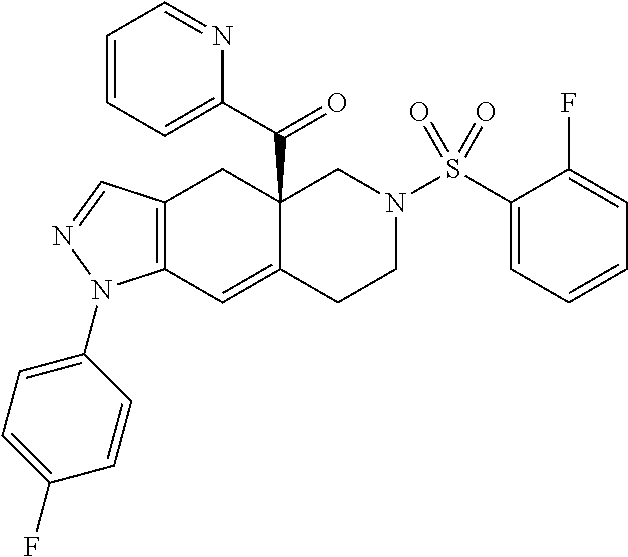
C12=C(C=C3C(C(C4=CC=CC=N4)=O)(C1)CN(S(C1=CC=CC=C1F)(=O)=O)CC3)N(C1=CC=C(F)C=C1)N=C2
